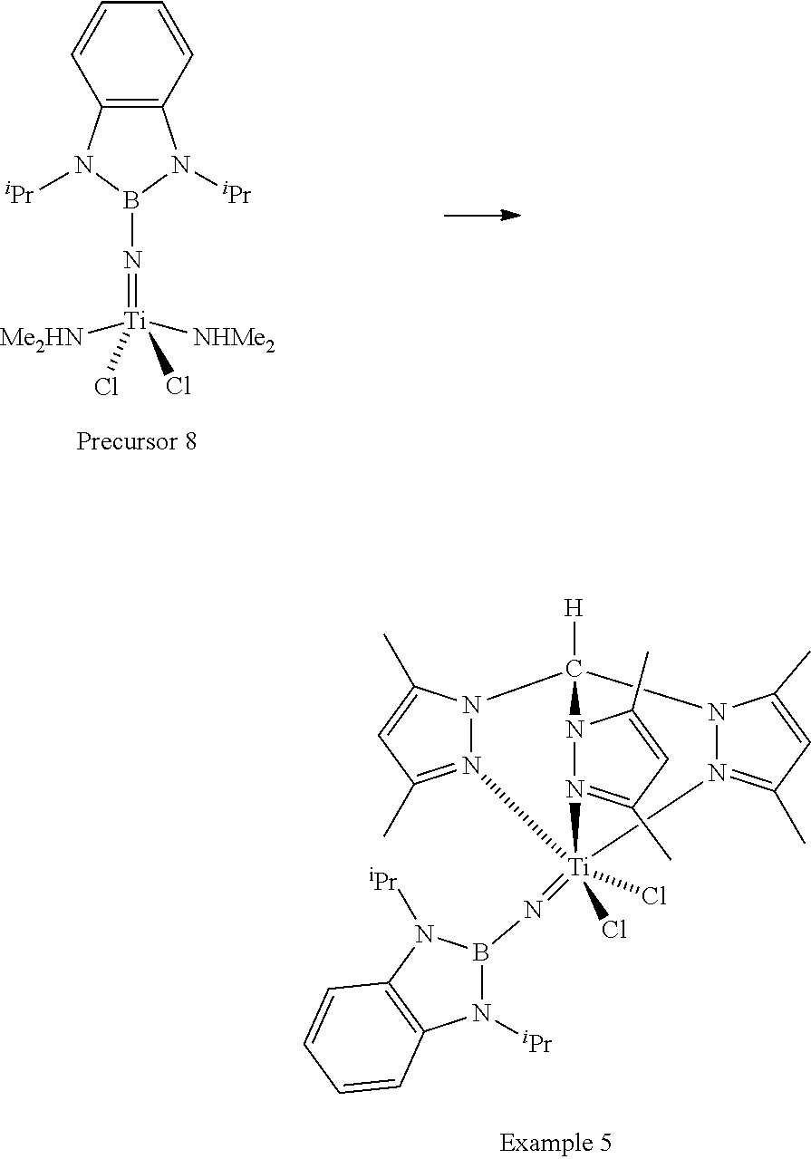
C12=C(N([iPr])B(N=[Ti]([NHMe2])([Me2HN])(Cl)Cl)N1[iPr])C=CC=C2.N1([iPr])B(N=[Ti]23(Cl)(Cl)N4=C(C)C=C(C)N4C([H])(N4N2=C(C)C=C4C)N2N3=C(C)C=C2C)N([iPr])C2=C1C=CC=C2
